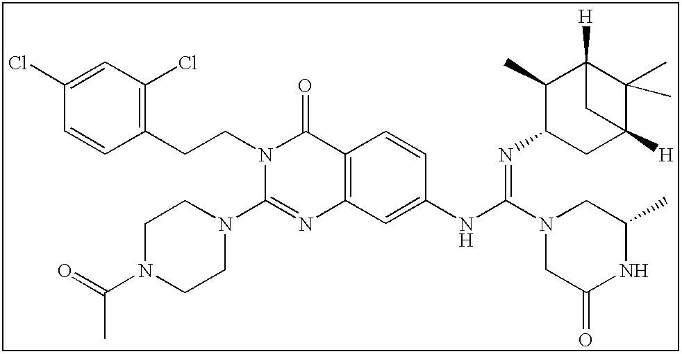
C1(Cl)=CC(Cl)=C(CCN2C(N3CCN(C(=O)C)CC3)=NC3=C(C2=O)C=CC(NC(=NC2CC4([H])C(C)(C)C([H])(C2C)C4)N2CC(=O)NC(C)C2)=C3)C=C1
